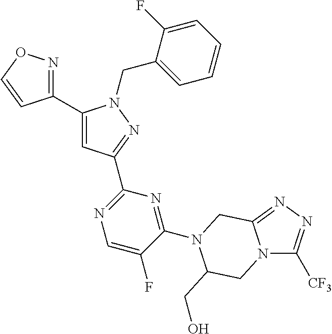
C1(C2=NOC=C2)=CC(C2=NC=C(F)C(N3CC4=NN=C([CF3])N4CC3CO)=N2)=NN1CC1=CC=CC=C1F
